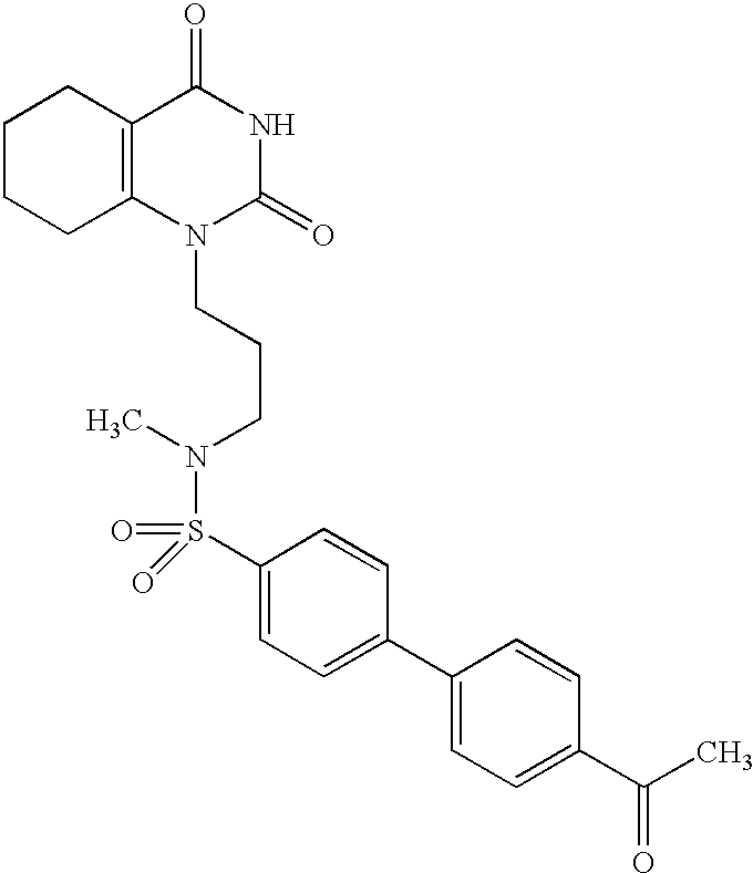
C1CCC2=C(C1)C(=O)NC(=O)N2CCCN(C)S(=O)(=O)C1=CC=C(C2=CC=C(C(C)=O)C=C2)C=C1
